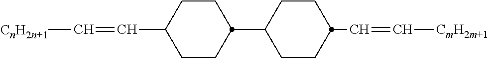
C1(C2CCC(C=C[CnH2n+1])CC2)CCC(C=C[CmH2m+1])CC1
